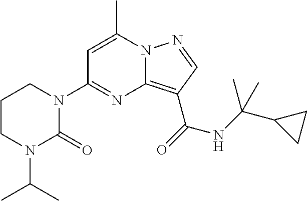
C1=C(C)N2C(=C(C(=O)NC(C3CC3)(C)C)C=N2)N=C1N1CCCN(C(C)C)C1=O
